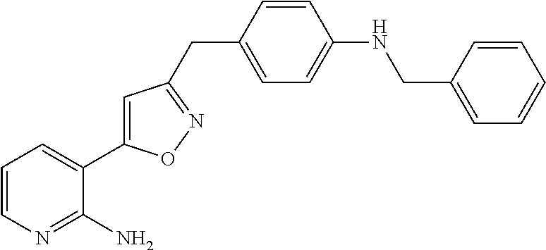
C(C1=CC=C(NCC2=CC=CC=C2)C=C1)C1=NOC(C2=CC=CN=C2N)=C1
